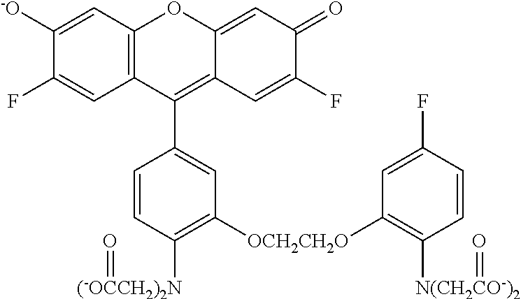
C12=C(C=C([-O])C(F)=C1)OC1=CC(=O)C(F)=CC1=C2C1=CC([OCH2CH2O]C2=C([N(CH2CO-)2]=O)C=CC(F)=C2)=C([(-OCCH2)2N]=O)C=C1
